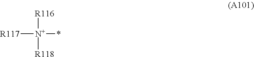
[R117][N+](*)([R116])[R118]
